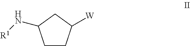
C1CC([W])CC1N[R1]
